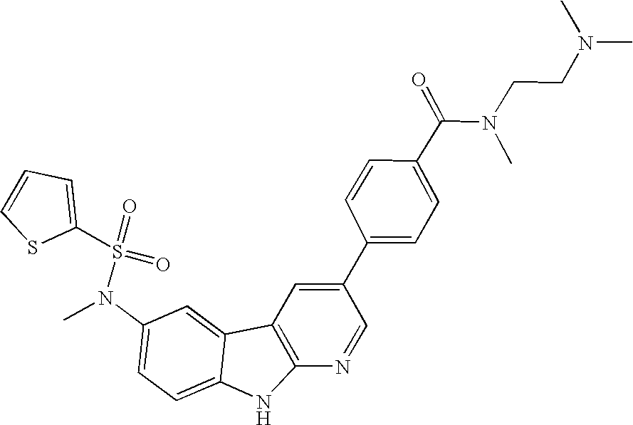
N(C1=CC=C2C(=C1)C1=C(N2)N=CC(C2=CC=C(C(N(C)CCN(C)C)=O)C=C2)=C1)(C)S(=O)(=O)C1=CC=CS1
